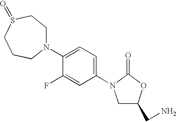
N1(C2=CC=C(N3CC(CN)OC3=O)C=C2F)CCS(=O)CCC1
